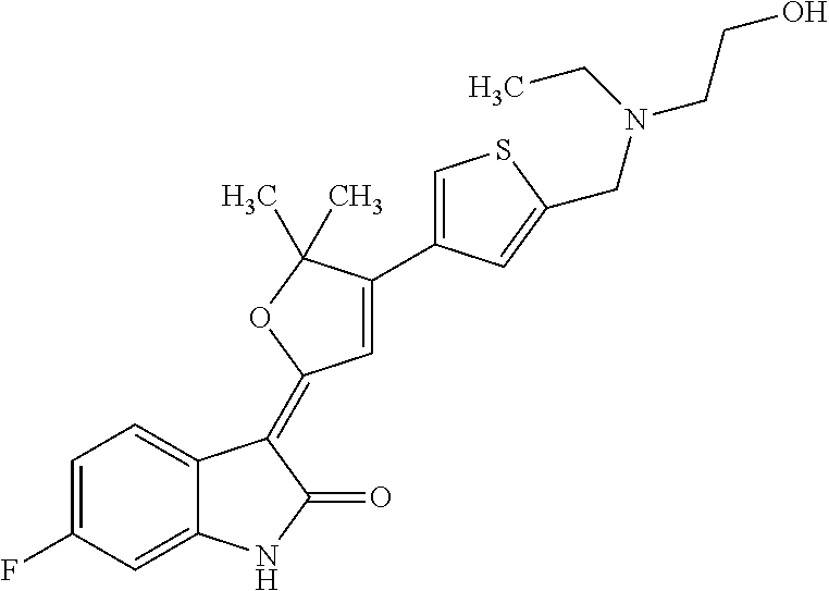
C1=C(F)C=C2C(=C1)C(=C1C=C(C3=CSC(CN(CCO)CC)=C3)C(C)(C)O1)C(=O)N2
